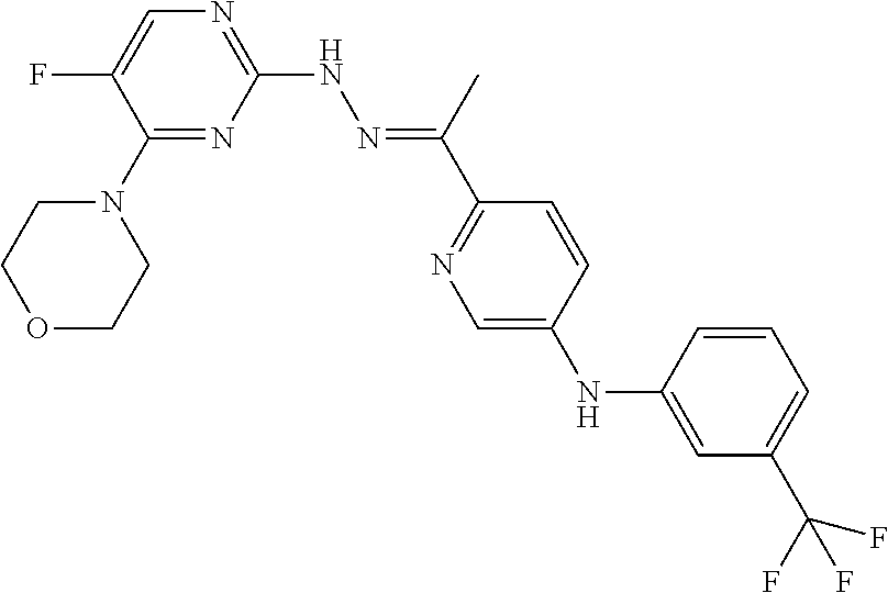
C1(N2CCOCC2)=NC(NN=C(C2=NC=C(NC3=CC(C(F)(F)F)=CC=C3)C=C2)C)=NC=C1F
